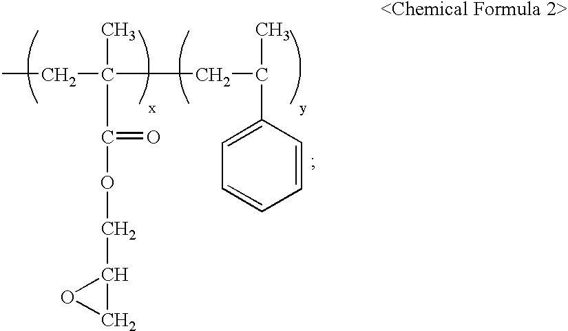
CCC(C)(C(=O)OCC1OC1)CC(C)C1=CC=CC=C1
